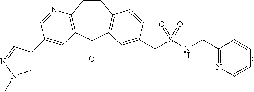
C1=CC2=C(C(=O)C3=C1C=CC(CS(NCC1=NC=CC=C1)(=O)=O)=C3)C=C(C1=CN(C)N=C1)C=N2
